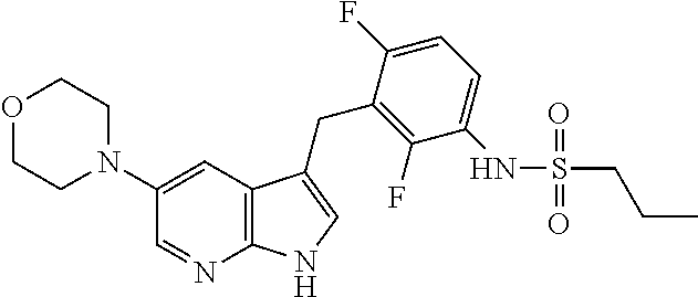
C1(N2CCOCC2)=CC2=C(N=C1)NC=C2CC1=C(F)C(NS(CCC)(=O)=O)=CC=C1F
